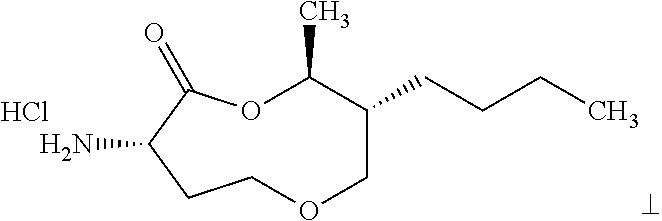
NC1C(=O)OC(C)C(CCCC)COCC1.Cl
